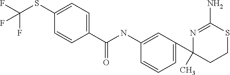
N1=C(N)SCCC1(C1=CC=CC(NC(C2=CC=C(SC(F)(F)F)C=C2)=O)=C1)C
